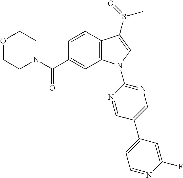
O1CCN(C(C2=CC3=C(C=C2)C(S(=O)C)=CN3C2=NC=C(C3=CC=NC(F)=C3)C=N2)=O)CC1
